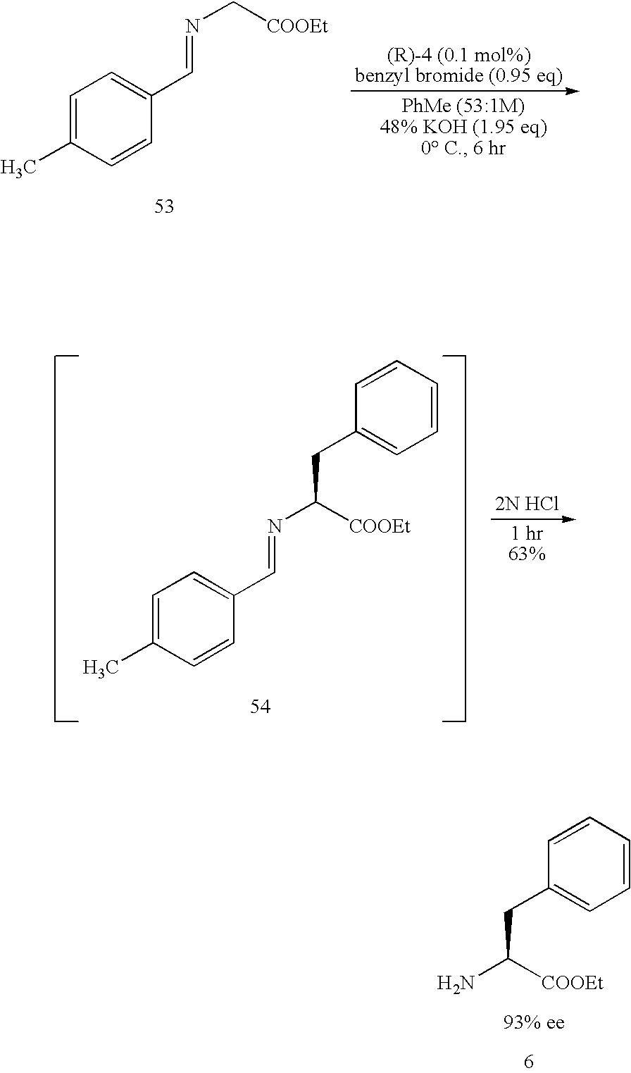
C1=C(C)C=CC(C=NC[COOEt])=C1.C1=C(C)C=CC(C=NC([COOEt])CC2=CC=CC=C2)=C1.C(C1=CC=CC=C1)C(N)[COOEt]
